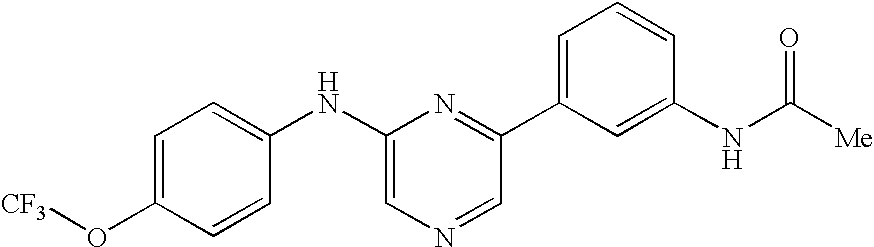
C1=C(O[CF3])C=CC(NC2=CN=CC(C3=CC=CC(NC([Me])=O)=C3)=N2)=C1
